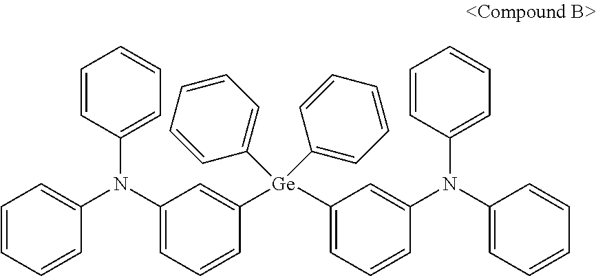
C1=CC=CC(N(C2=CC=CC([Ge](C3=CC=CC(N(C4=CC=CC=C4)C4=CC=CC=C4)=C3)(C3=CC=CC=C3)C3=CC=CC=C3)=C2)C2=CC=CC=C2)=C1
